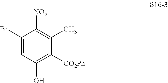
C1(Br)=CC(O)=C([CO2Ph])C(C)=C1[NO2]
